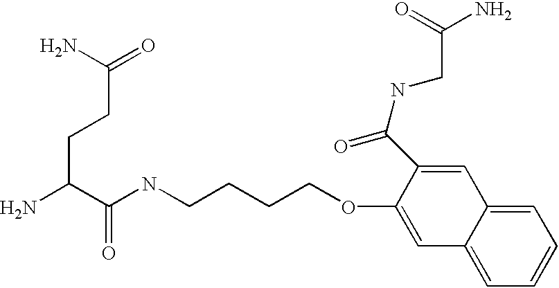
NC(C(NCCCCOC1=CC2=CC=CC=C2C=C1C(NCC(=O)N)=O)=O)CCC(=O)N
